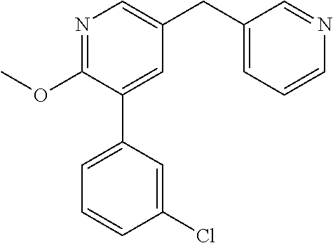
C1(OC)=NC=C(CC2=CC=CN=C2)C=C1C1=CC=CC(Cl)=C1
